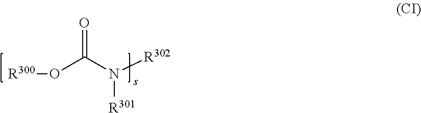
[R300]OC(N([R302])[R301])=O
